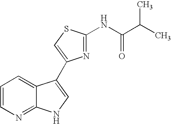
C1=CN=C2C(=C1)C(C1=CSC(NC(C(C)C)=O)=N1)=CN2
